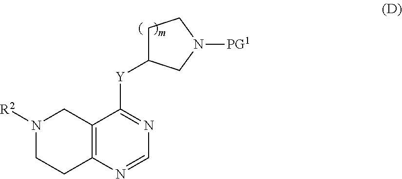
C12=C(N=CN=C1[Y]C1CCN([PG1])C1)CCN([R2])C2
